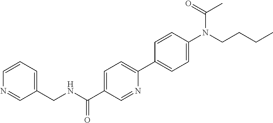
C1=CC=C(CNC(C2=CC=C(C3=CC=C(N(CCCC)C(=O)C)C=C3)N=C2)=O)C=N1
